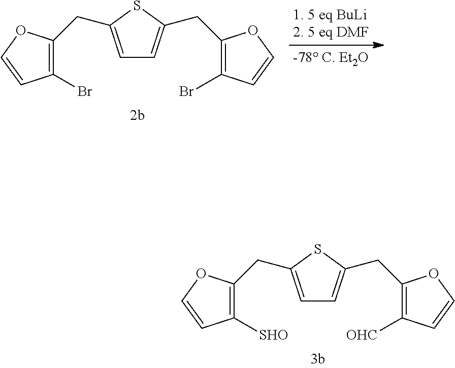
C1(CC2=CC=C(CC3=C([OHC])C=CO3)S2)=C([SHO])C=CO1.C1(CC2=CC=C(CC3=C(Br)C=CO3)S2)=C(Br)C=CO1
